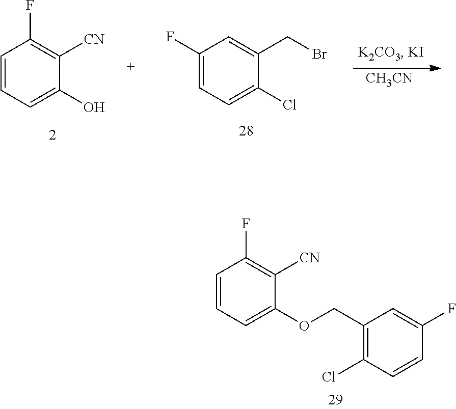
C1=CC=C(O)C([CN])=C1F.C1(F)=CC=C(Cl)C(CBr)=C1.[CH3CN].C1=CC=C(OCC2=C(Cl)C=CC(F)=C2)C([CN])=C1F
